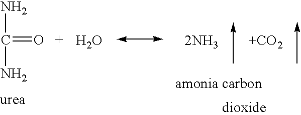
NC(=O)N.O.[2NH3].[+CO2]
